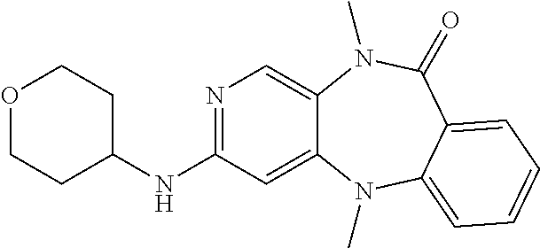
N1=C(NC2CCOCC2)C=C2C(=C1)N(C)C(=O)C1=CC=CC=C1N2C
